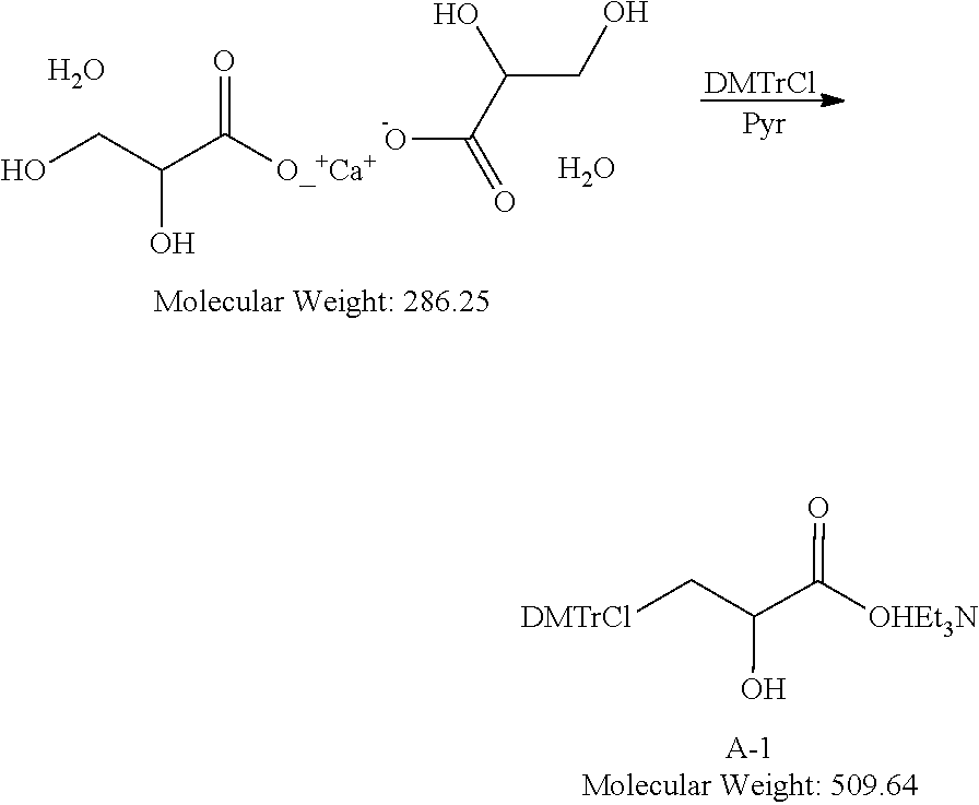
C(C(O)C(=O)[OHEt3N])[DMTrCl].OCC(C(=O)[O_+Ca+])O.OC(=O)C(O)CO.O.[DMTrCl].O
